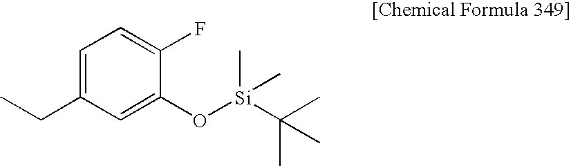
C1=C(CC)C=C(O[Si](C(C)(C)C)(C)C)C(F)=C1
